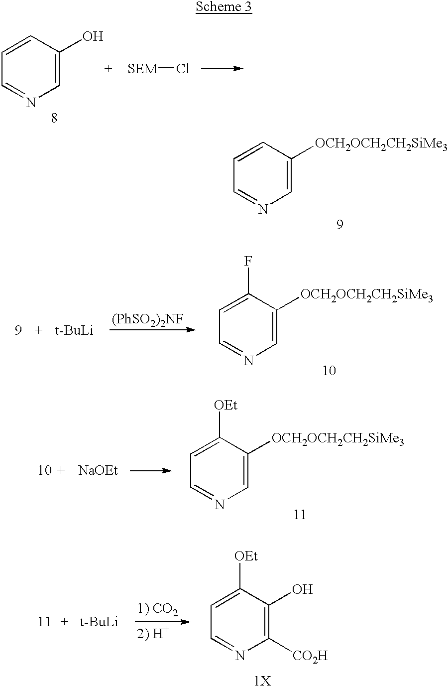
C1=C(O)C=CC=N1.[SEM]Cl.C1=C([OCH2OCH2CH2SiMe3])C=CC=N1.[t-BuLi].[(PhSO2)2NF].C1=C([OCH2OCH2CH2SiMe3])C(F)=CC=N1.[NaOEt].C1=C([OCH2OCH2CH2SiMe3])C([OEt])=CC=N1.[t-BuLi].C1([CO2H])=C(O)C([OEt])=CC=N1.[1X]
